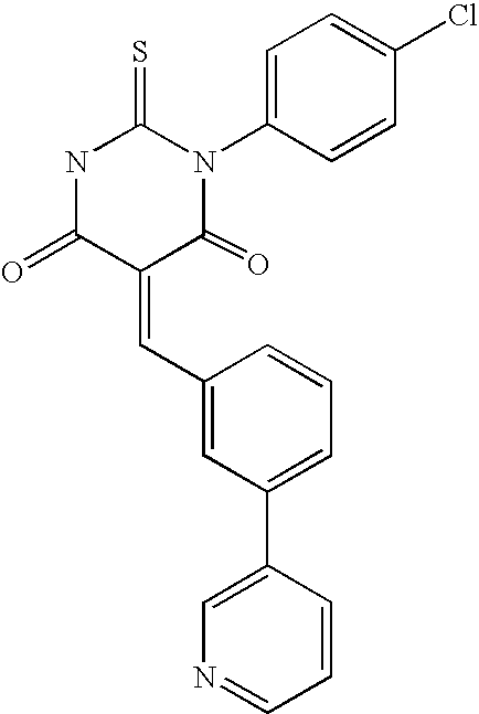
N1C(=O)C(=CC2=CC(C3=CN=CC=C3)=CC=C2)C(=O)N(C2=CC=C(Cl)C=C2)C1=S
